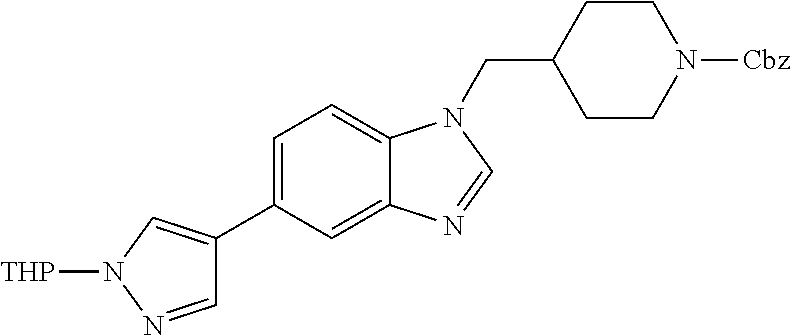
C1=C(C2=CN([THP])N=C2)C=C2C(=C1)N(CC1CCN([Cbz])CC1)C=N2
